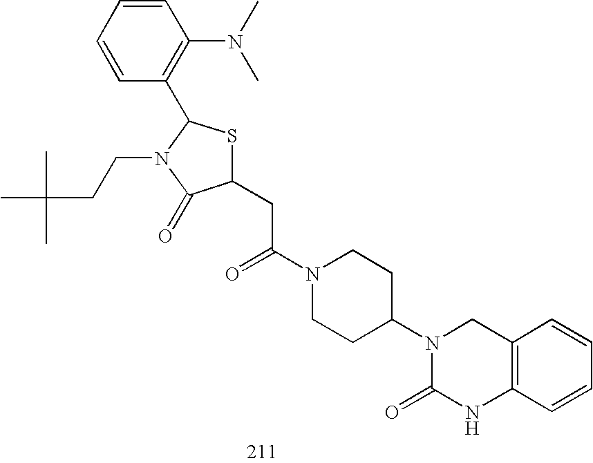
C1(CC(N2CCC(N3C(=O)NC4=C(C3)C=CC=C4)CC2)=O)SC(C2=C(N(C)C)C=CC=C2)N(CCC(C)(C)C)C1=O
